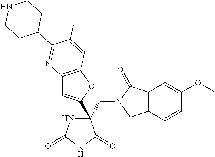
C(C1(C2=CC3=C(O2)C=C(F)C(C2CCNCC2)=N3)NC(=O)NC1=O)N1CC2=C(C1=O)C(F)=C(OC)C=C2
